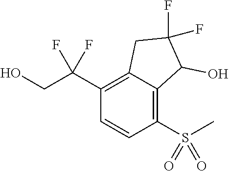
C1(C(CO)(F)F)=C2C(=C(S(C)(=O)=O)C=C1)C(O)C(F)(F)C2
